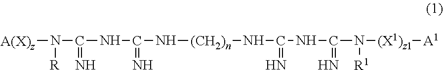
[A(X)z]N([R])C(=N)NC(=N)N[(CH2)n]NC(=N)NC(N([R1])[(X1)z1][A1])=N
